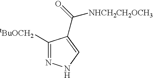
C1([tBuOCH2])=NNC=C1C(=O)[NHCH2CH2OCH3]
